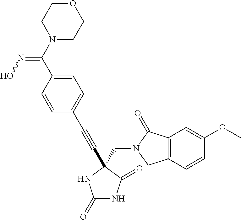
C1(=O)NC(=O)C(CN2C(=O)C3=C(C2)C=CC(OC)=C3)(C#CC2=CC=C(C(N3CCOCC3)=NO)C=C2)N1
